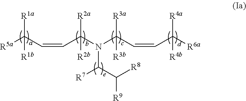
[R5a]C(C=CC(N(C(C=CC([R6a])([R4a])[R4b])([R3a])[R3b])C(C([R8])[R9])[R7])([R2a])[R2b])([R1a])[R1b]
